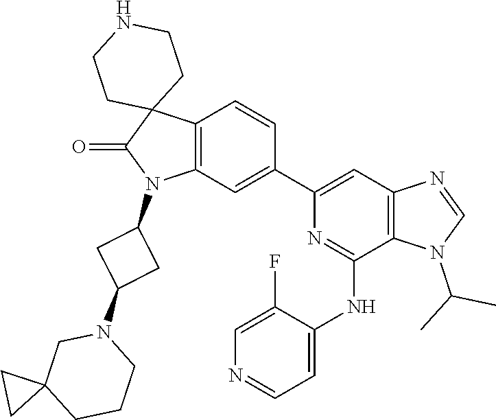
C12=C(C=C(C3=CC4=C(C(NC5=CC=NC=C5F)=N3)N(C(C)C)C=N4)C=C1)N(C1CC(N3CC4(CCC3)CC4)C1)C(=O)C21CCNCC1
